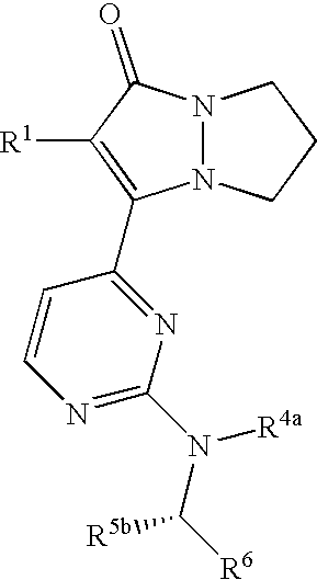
C1=CN=C(N([R4a])C([R6])[R5b])N=C1C1=C([R1])C(=O)N2N1CCC2
